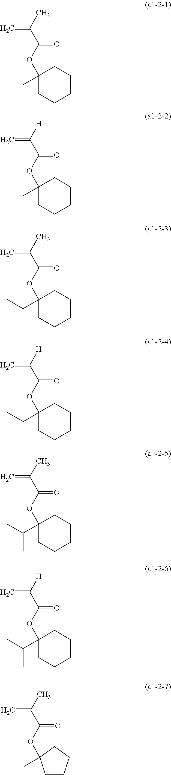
C1(OC(C(C)=C)=O)(C)CCCCC1.C1(OC(C([H])=C)=O)(C)CCCCC1.C1(OC(C(C)=C)=O)(CC)CCCCC1.C1(OC(C(C)=C)=O)(C(C)C)CCCCC1.C1(OC(C([H])=C)=O)(C(C)C)CCCCC1.C1CCCCC1(OC(C([H])=C)=O)CC.O(C(C(C)=C)=O)C1(C)CCCC1
